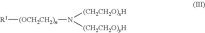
[(OCH2CH2)n](N([(CH2CH2O)xH])[(CH2CH2O)yH])[R1]
